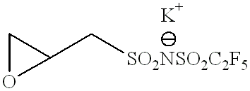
C1(C[SO2NSO2C2F5])CO1
